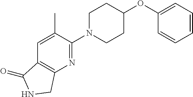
C1N(C2=NC3=C(C=C2C)C(=O)NC3)CCC(OC2=CC=CC=C2)C1
